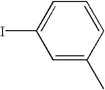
C1=C(C)C=CC=C1I
